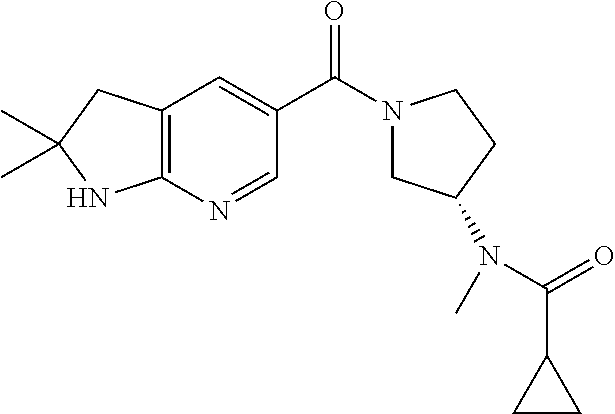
C12=C(C=C(C(=O)N3CC(N(C(C4CC4)=O)C)CC3)C=N1)CC(C)(C)N2
